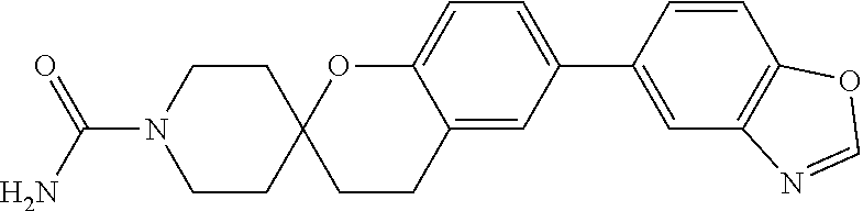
C12=CC(C3=CC4=C(C=C3)OC=N4)=CC=C1OC1(CC2)CCN(C(N)=O)CC1
